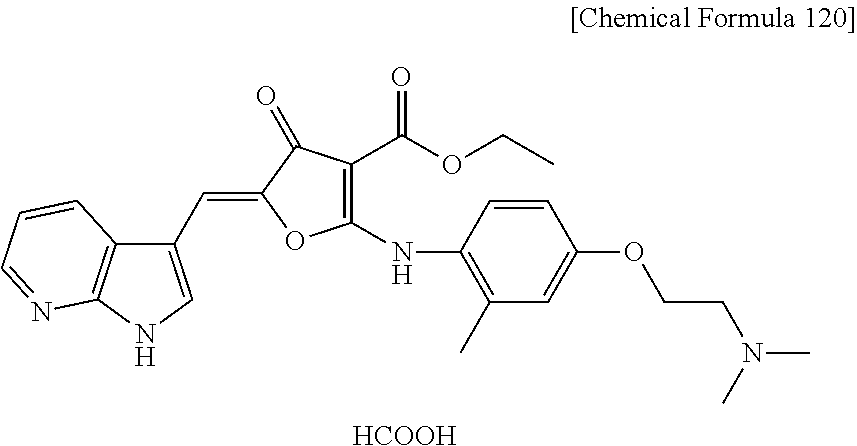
C1(C=C2C(=O)C(C(OCC)=O)=C(NC3=C(C)C=C(OCCN(C)C)C=C3)O2)=CNC2=C1C=CC=N2.[HCOOH]
